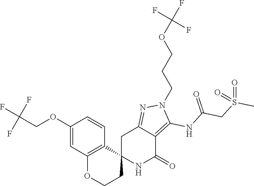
C12(NC(=O)C3=C(NC(CS(C)(=O)=O)=O)N(CCCOC(F)(F)F)N=C3C1)C1=C(OCC2)C=C(OCC(F)(F)F)C=C1
